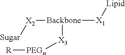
[Backbone]([X2][Sugar])([X3][PEGn][R])[X1][Lipid]
